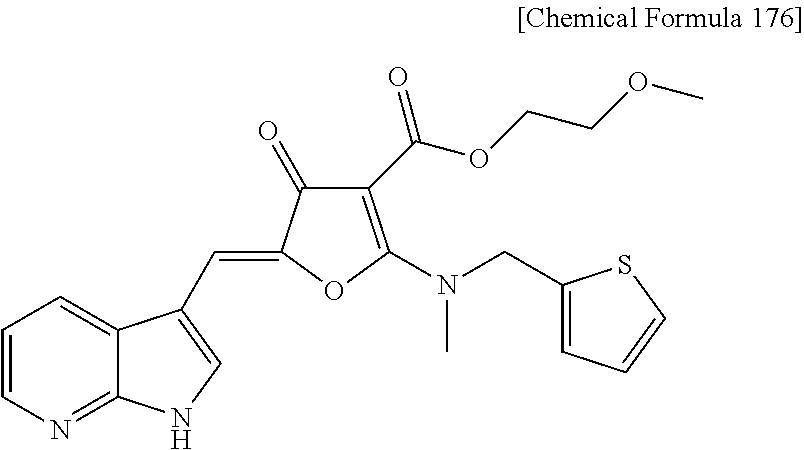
C1(C(OCCOC)=O)=C(N(C)CC2=CC=CS2)OC(=CC2=CNC3=NC=CC=C32)C1=O
